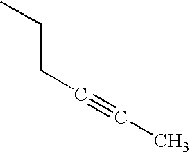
C(#CC)CCC
